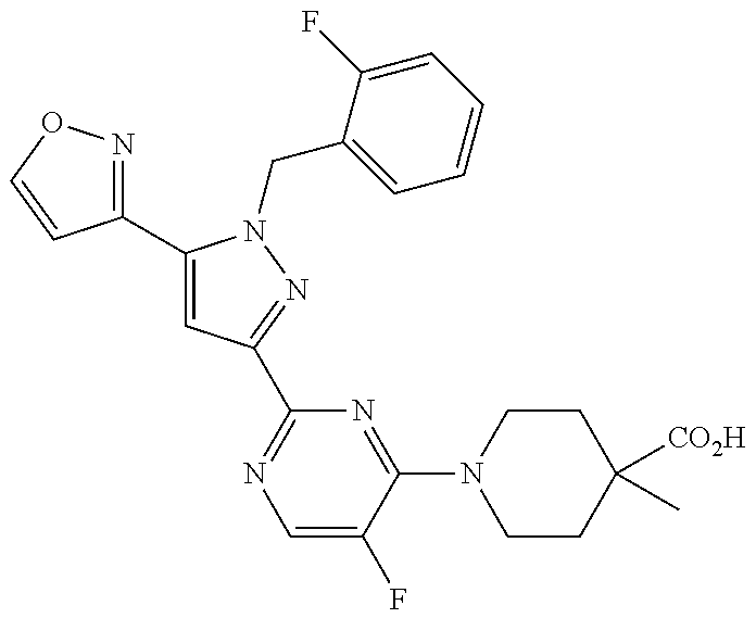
C1(C2=CC(C3=NC=C(F)C(N4CCC([CO2H])(C)CC4)=N3)=NN2CC2=CC=CC=C2F)=NOC=C1
